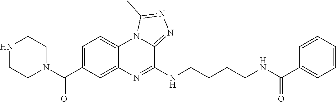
C1=C(C(N2CCNCC2)=O)C=C2C(=C1)N1C(=NN=C1C)C(NCCCCNC(C1=CC=CC=C1)=O)=N2
